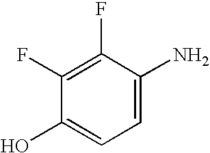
C1(F)=C(F)C(N)=CC=C1O
